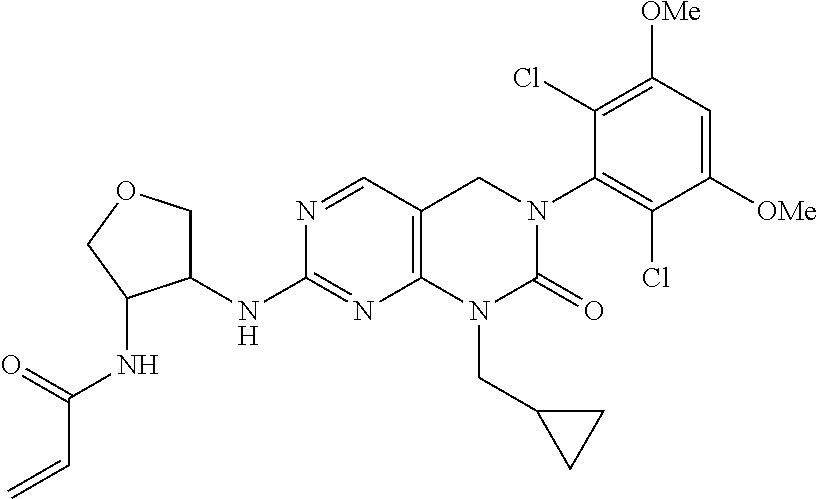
N1=CC2=C(N=C1NC1COCC1NC(C=C)=O)N(CC1CC1)C(=O)N(C1=C(Cl)C([OMe])=CC([OMe])=C1Cl)C2
